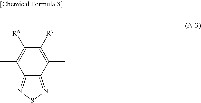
C1([R7])=C(C)C2=NSN=C2C(C)=C1[R6]
